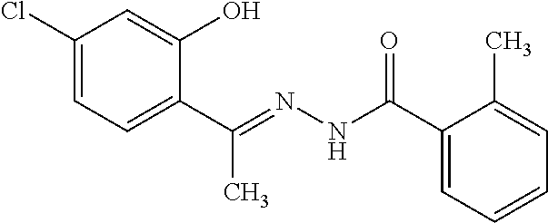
C1(Cl)=CC=C(C(=NNC(C2=CC=CC=C2C)=O)C)C(O)=C1
